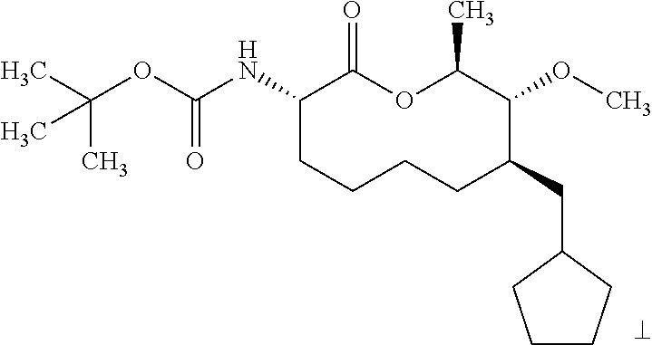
C1(NC(OC(C)(C)C)=O)CCCCC(CC2CCCC2)C(OC)C(C)OC1=O
